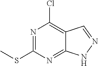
N1=C(SC)N=C2C(=C1Cl)C=NN2
